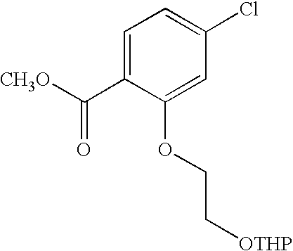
C1=C(C([CH3O])=O)C(OCC[OTHP])=CC(Cl)=C1
